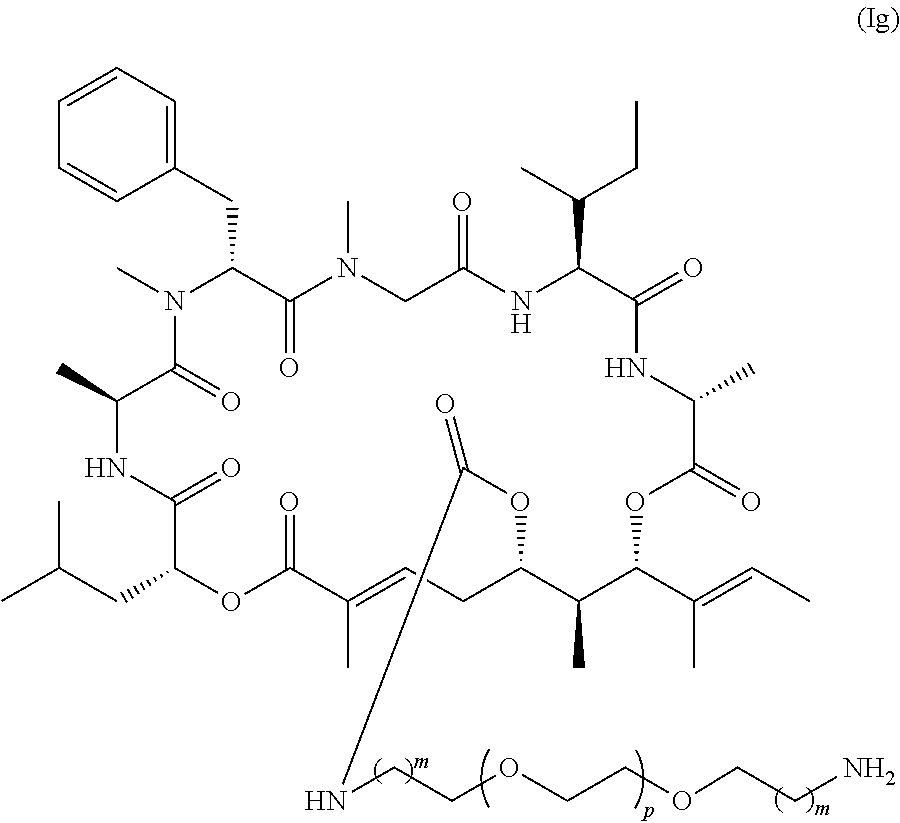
C1(CC2N(C)C(=O)C(C)NC(=O)C(CC(C)C)OC(=O)C(C)=CCC(OC(=O)NCCOCCOCCN)C(C)C(C(=CC)C)OC(=O)C(C)NC(=O)C(C(C)CC)NC(=O)CN(C)C2=O)=CC=CC=C1
